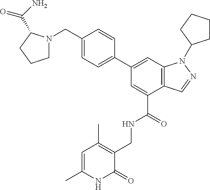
C12=C(C=C(C3=CC=C(CN4CCCC4C(N)=O)C=C3)C=C1C(=O)NCC1=C(C)C=C(C)NC1=O)N(C1CCCC1)N=C2
